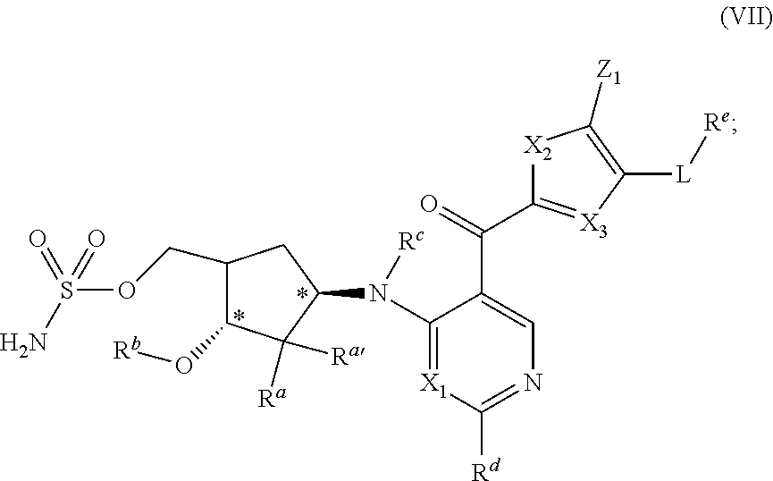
C1(COS(N)(=O)=O)C(O[Rb])C([Ra])([Ra])C(N(C2=[X1]C([Rd])=NC=C2C(=O)C2=[X3]C([L][Re])=C([Z1])[X2]2)[Rc])C1
